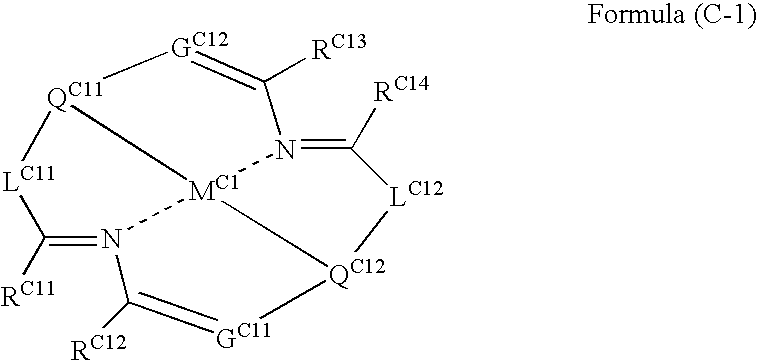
C1([RC11])=N2C([RC12])=[GC11][QC12]3[MC1]24N(=C([RC14])[LC12]3)C([RC13])=[GC12][QC11]4[LC11]1
